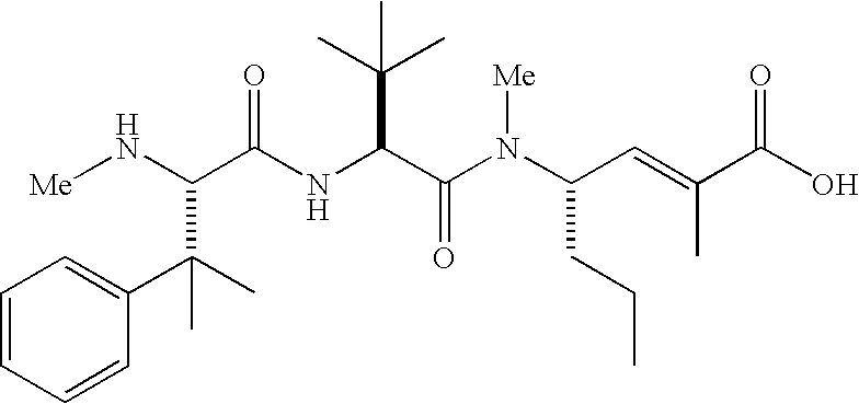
N(C(C(N(C(C=C(C(O)=O)C)CCC)[Me])=O)C(C)(C)C)C(=O)C(N[Me])C(C)(C1=CC=CC=C1)C
